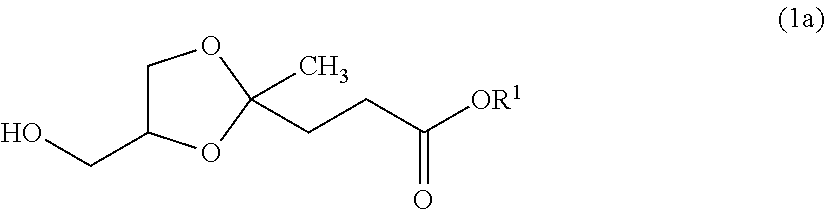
C1C(CO)OC(C)(CCC([OR1])=O)O1
